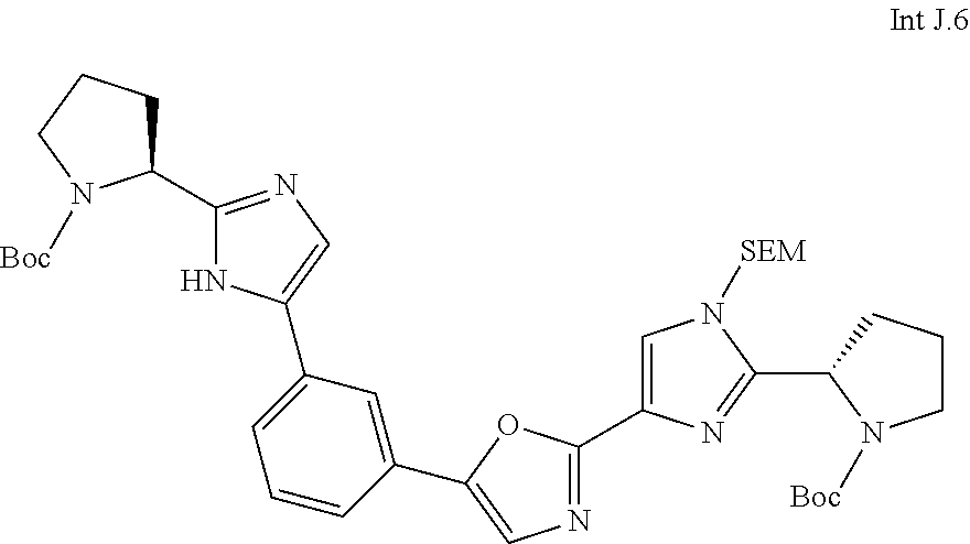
C1(C2=NC=C(C3=CC(C4=CN=C(C5CCCN5[Boc])N4)=CC=C3)O2)=CN([SEM])C(C2N([Boc])CCC2)=N1
